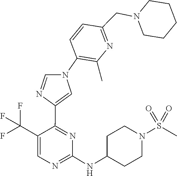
C1(NC2CCN(S(=O)(=O)C)CC2)=NC=C(C(F)(F)F)C(C2=CN(C3=C(C)N=C(CN4CCCCC4)C=C3)C=N2)=N1
